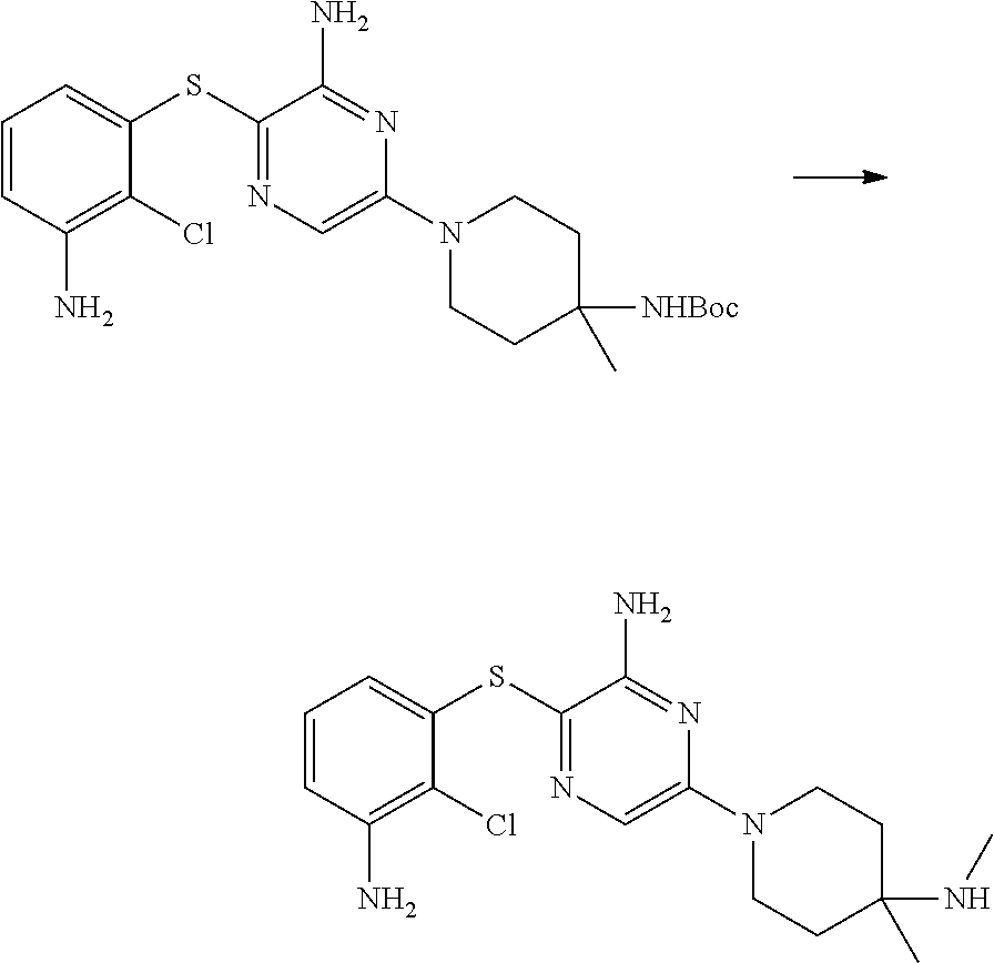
C1=CC(N)=C(Cl)C(SC2=NC=C(N3CCC([NHBoc])(C)CC3)N=C2N)=C1.C1=CC(N)=C(Cl)C(SC2=NC=C(N3CCC(NC)(C)CC3)N=C2N)=C1
